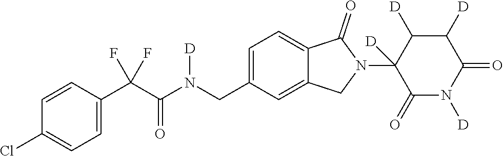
C1=CC(C(C(N(CC2=CC=C3C(=C2)CN(C2([D])C(=O)N([D])C(=O)C([D])C2[D])C3=O)[D])=O)(F)F)=CC=C1Cl
